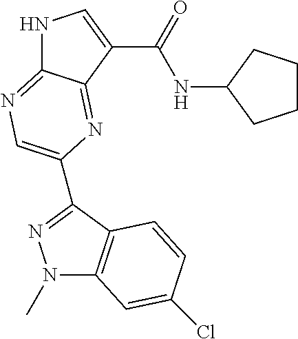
N1C2=NC=C(C3=NN(C)C4=C3C=CC(Cl)=C4)N=C2C(C(=O)NC2CCCC2)=C1
